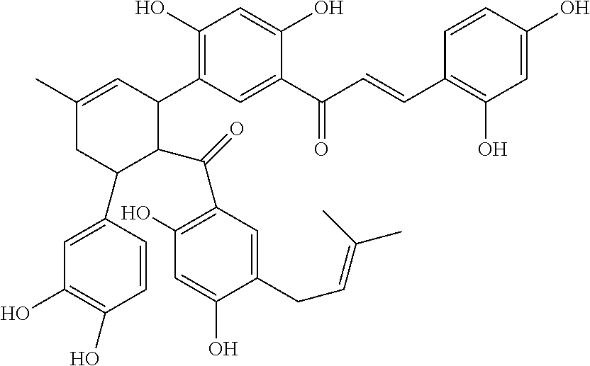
C1(O)=C(C2C=C(C)CC(C3=CC(O)=C(O)C=C3)C2C(C2=C(O)C=C(O)C(CC=C(C)C)=C2)=O)C=C(C(C=CC2=C(O)C=C(O)C=C2)=O)C(O)=C1
